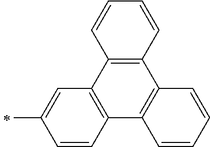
C12=C(C=CC=C1)C1=C(C3=C2C=C(C)C=C3)C=CC=C1
